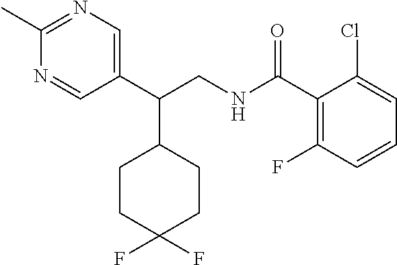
C1(C(CNC(C2=C(F)C=CC=C2Cl)=O)C2CCC(F)(F)CC2)=CN=C(C)N=C1
